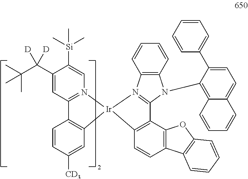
CC(C(C1=CC2=N(C=C1[Si](C)(C)C)[Ir]1(C3=C2C=CC([CD3])=C3)N2=C(N(C3=C4C(=CC=C3C3=CC=CC=C3)C=CC=C4)C3=C2C=CC=C3)C2=C1C=CC1=C2OC2=C1C=CC=C2)([D])[D])(C)C
